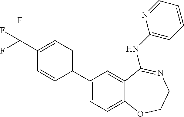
C1(C(F)(F)F)=CC=C(C2=CC=C3C(=C2)C(NC2=CC=CC=N2)=NCCO3)C=C1
